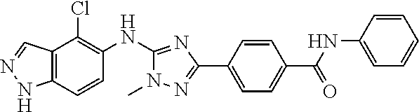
C12=C(C=CC(NC3=NC(C4=CC=C(C(=O)NC5=CC=CC=C5)C=C4)=NN3C)=C1Cl)NN=C2
